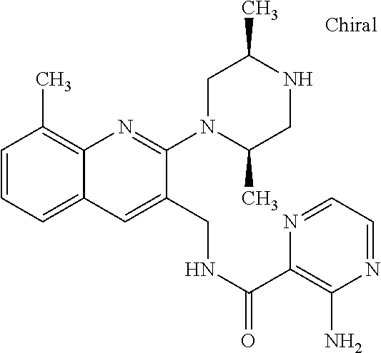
C1=CC=C2C(=C1C)N=C(N1C(C)CNC(C)C1)C(CNC(C1=C(N)N=CC=N1)=O)=C2
